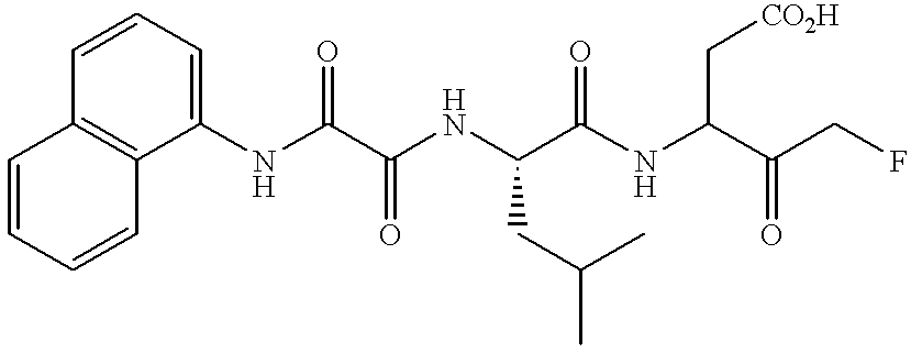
C1(NC(C(NC(C(NC(C(CF)=O)C[CO2H])=O)CC(C)C)=O)=O)=CC=CC2=C1C=CC=C2
